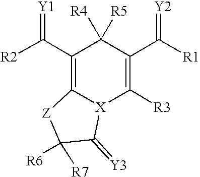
[R2]C(C1=C2[X](C([R3])=C(C([R1])=[Y2])C1([R5])[R4])C(=[Y3])C([R7])([R6])[Z]2)=[Y1]
